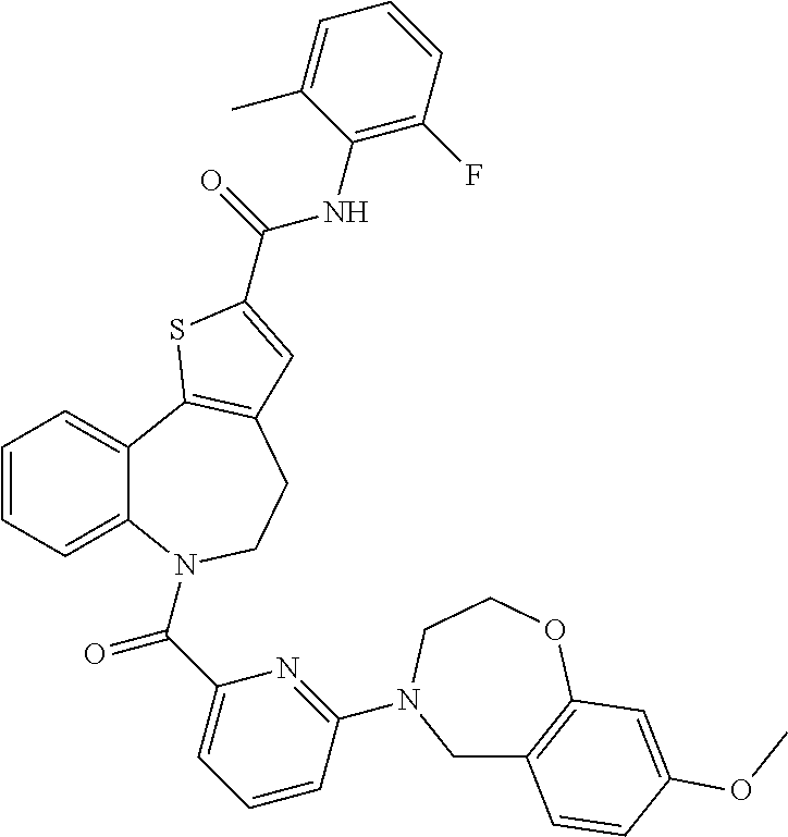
C1=CC=C2C(=C1)C1=C(CCN2C(C2=CC=CC(N3CC4=C(OCC3)C=C(OC)C=C4)=N2)=O)C=C(C(=O)NC2=C(F)C=CC=C2C)S1
